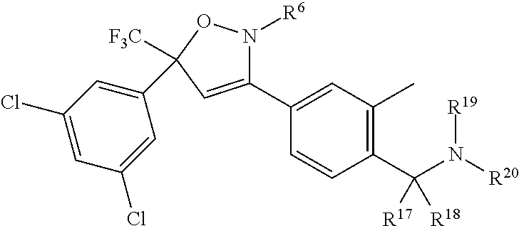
C1(C2=CC(C)=C(C(N([R20])[R19])([R18])[R17])C=C2)=CC(C2=CC(Cl)=CC(Cl)=C2)([F3C])ON1[R6]
